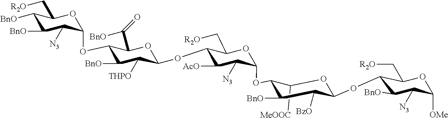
C1([MeOOC])C(OC2C([N3])C([AcO])C(OC3C([THPO])C([BnO])C(OC4C([N3])C([BnO])C([BnO])C(C[R2O])O4)C(C([BnO])=O)O3)C(C[R2O])O2)C([BnO])C([BzO])C(OC2C([BnO])C([N3])C([OMe])OC2C[R2O])O1
